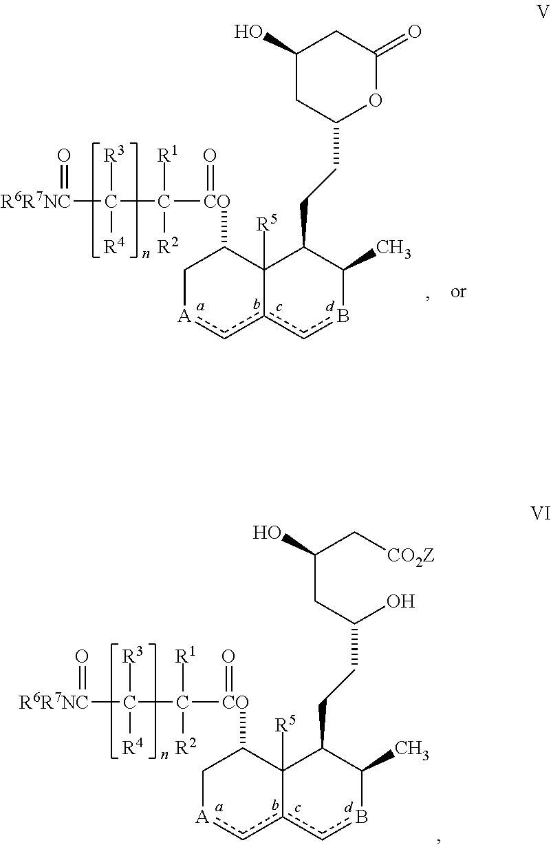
C1(O)CC(CCC2C3([R5])c(cbC2C)c[A]CC3[CO](=O)C([R1])([R2])C([R3])([R4])[R6R7NC]=O)OC(=O)C1.C(CC(O)CCC1C2([R5])c(cbC1C)c[A]CC2[CO](=O)C([R1])([R2])C([R3])([R4])[R6R7NC]=O)(C[CO2Z])O
